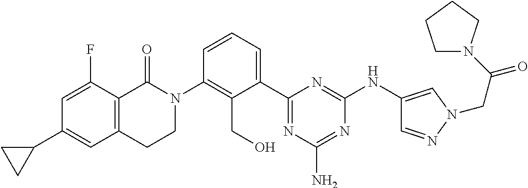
C12=C(C(=O)N(C3=C(CO)C(C4=NC(N)=NC(NC5=CN(CC(=O)N6CCCC6)N=C5)=N4)=CC=C3)CC1)C(F)=CC(C1CC1)=C2
